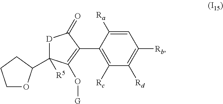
C1=C([Ra])C(C2=C(O[G])C([R5])(C3OCCC3)[D]C2=O)=C([Rc])C([Rd])=C1[Rb]
